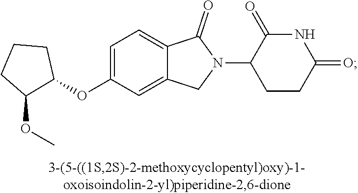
C1=C(OC2CCCC2OC)C=C2C(=C1)C(=O)N(C1CCC(=O)NC1=O)C2
